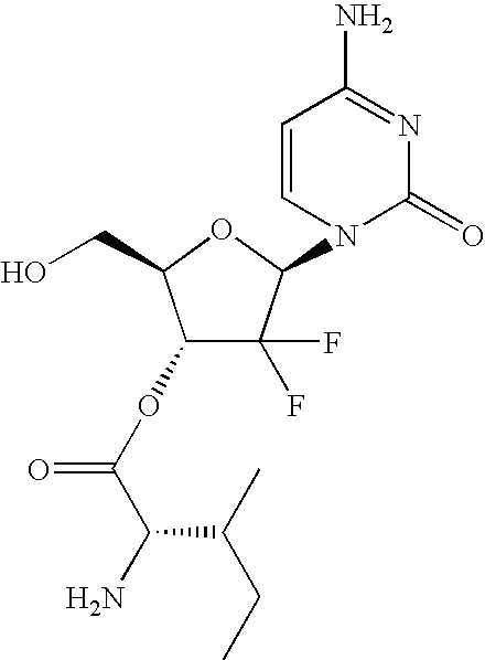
C1(OC(=O)C(N)C(CC)C)C(F)(F)C(N2C(=O)N=C(N)C=C2)OC1CO
